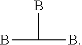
BC(B)B
